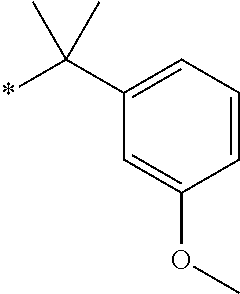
C1=CC(OC)=CC(C(*)(C)C)=C1
